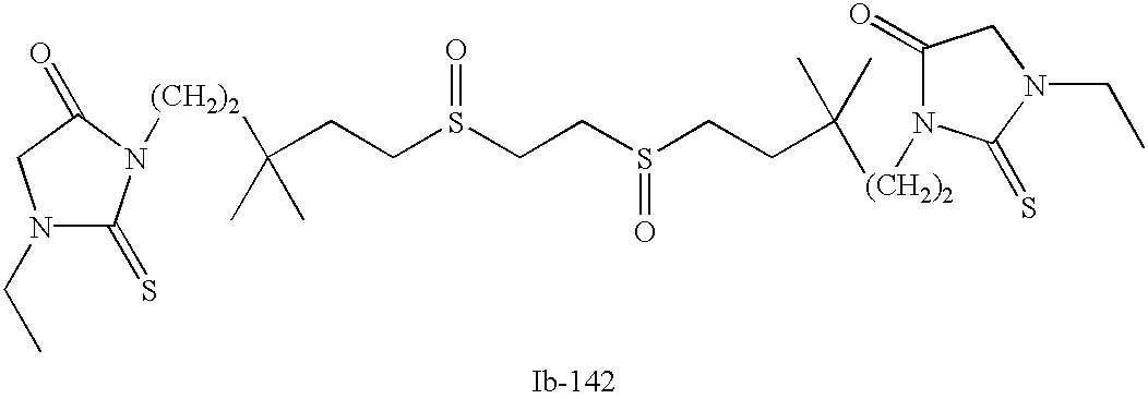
C(CCS(=O)CCS(=O)CCC(C)([(CH2)2]N1C(=O)CN(CC)C1=S)C)(C)(C)[(CH2)2]N1C(=S)N(CC)CC1=O
